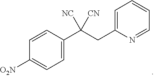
C1=CC(C(CC2=CC=CC=N2)([NC])[CN])=CC=C1[O2N]
